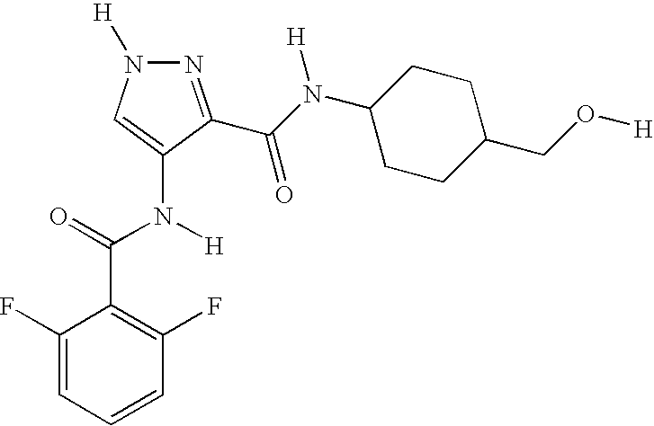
C(=O)(N([H])C1=CN([H])N=C1C(N(C1CCC(CO[H])CC1)[H])=O)C1=C(F)C=CC=C1F
